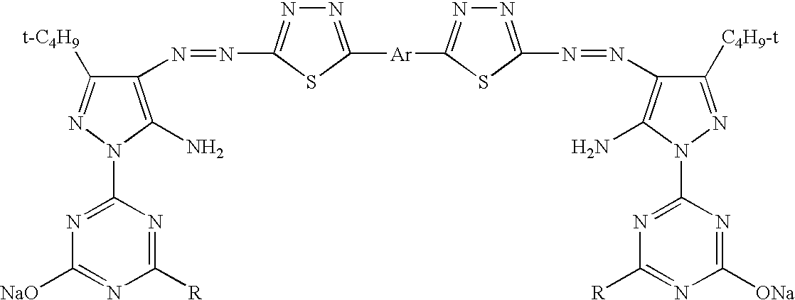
C1(N=NC2=NN=C([Ar]C3=NN=C(N=NC4=C(N)N(C5=NC([R])=NC([ONa])=N5)N=C4[C4H9-t])S3)S2)=C(N)N(C2=NC([NaO])=NC([R])=N2)N=C1[t-C4H9]
